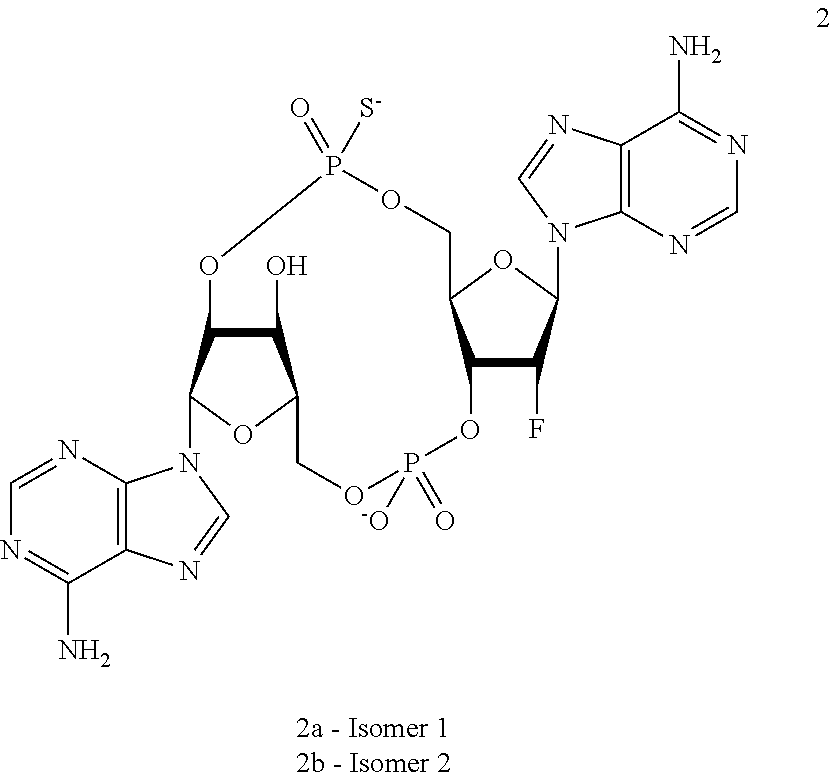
C12=C(N=CN=C1N)N(C1C3C(O)C(O1)COP([-O])(=O)OC1C(OC(N4C5=C(C(N)=NC=N5)N=C4)C1F)COP(=O)([S-])O3)C=N2
